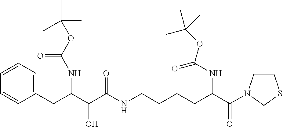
C1(CC(C(C(NCCCCC(C(=O)N2CCSC2)NC(OC(C)(C)C)=O)=O)O)NC(OC(C)(C)C)=O)=CC=CC=C1
